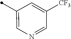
C1(C)=CN=CC([CF3])=C1
